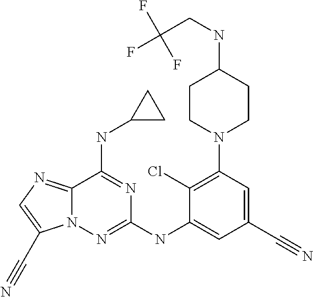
C1(Cl)=C(N2CCC(NCC(F)(F)F)CC2)C=C(C#N)C=C1NC1=NN2C(=NC=C2C#N)C(NC2CC2)=N1
